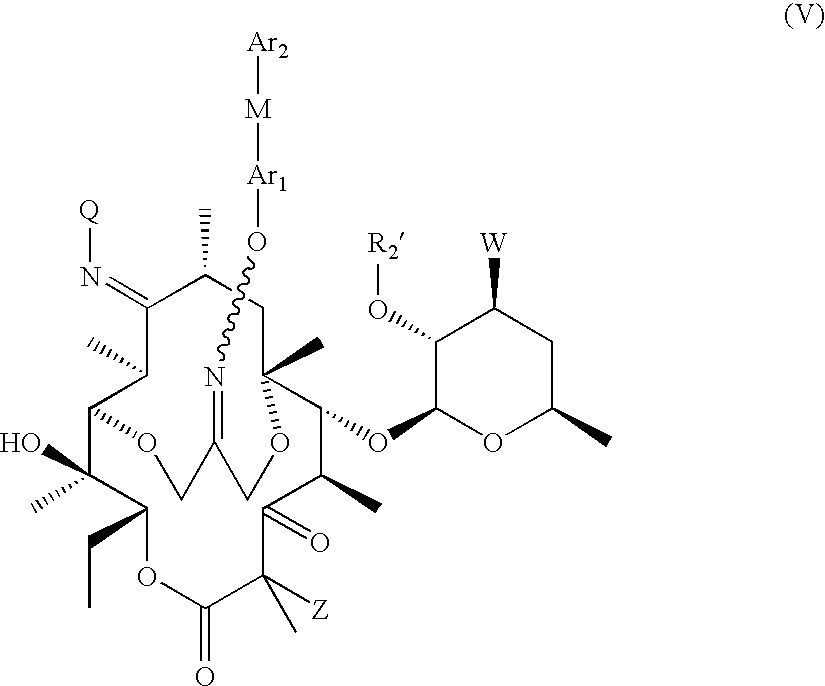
C12C(C)(O)C(CC)OC(=O)C([Z])(C)C(=O)C(C)C(OC3OC(C)CC([W])C3O[R2])C(C)(CC(C)C(=N[Q])C1C)OCC(=NO[Ar1][M][Ar2])CO2
